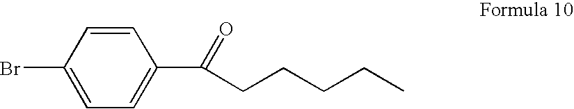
C1=CC(Br)=CC=C1C(=O)CCCCC
